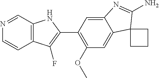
C12=CC(OC)=C(C3=C(F)C4=C(N3)C=NC=C4)C=C1N=C(N)C21CCC1
